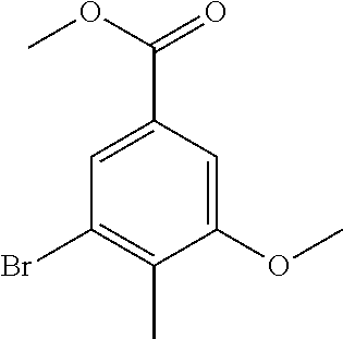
C1(OC)=CC(C(OC)=O)=CC(Br)=C1C
